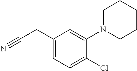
C1(CC#N)=CC=C(Cl)C(N2CCCCC2)=C1
